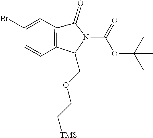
C12=C(C=C(Br)C=C1)C(=O)N(C(OC(C)(C)C)=O)C2COCC[TMS]
